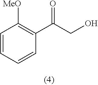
C1(C(CO)=O)=C([MeO])C=CC=C1
